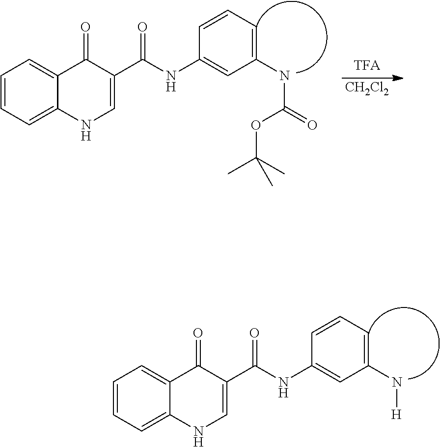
C1=CC=C2C(=C1)C(=O)C(C(NC1=CC(N[H])=CC=C1)=O)=CN2.[CH2Cl2].C1=CC=C2C(=C1)C(=O)C(C(NC1=CC(NC(=O)OC(C)(C)C)=CC=C1)=O)=CN2
